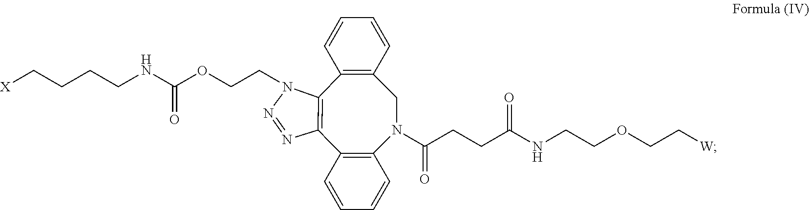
[X]CCCCNC(OCCN1N=NC2=C1C1=C(CN(C(CCC(=O)NCCOCC[W])=O)C3=C2C=CC=C3)C=CC=C1)=O
